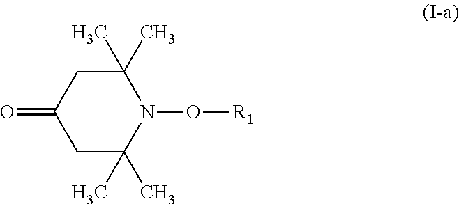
C1(=O)CC(C)(C)N(O[R1])C(C)(C)C1
